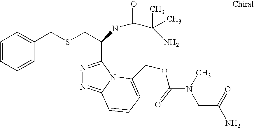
C1=CC=CC(CSCC(C2=NN=C3N2C(COC(N(CC(=O)N)C)=O)=CC=C3)NC(C(N)(C)C)=O)=C1
